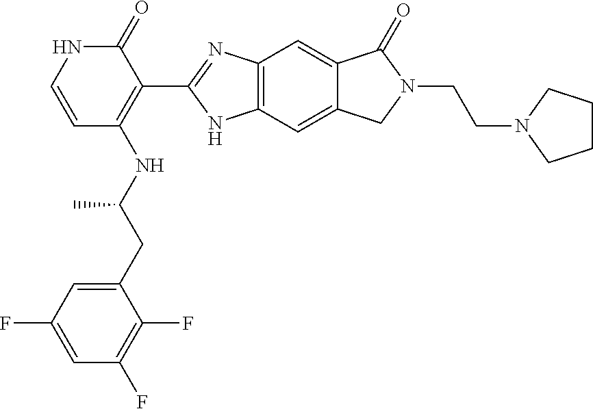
C12=C(C=C3C(=C1)C(=O)N(CCN1CCCC1)C3)NC(C1=C(NC(C)CC3=CC(F)=CC(F)=C3F)C=CNC1=O)=N2
